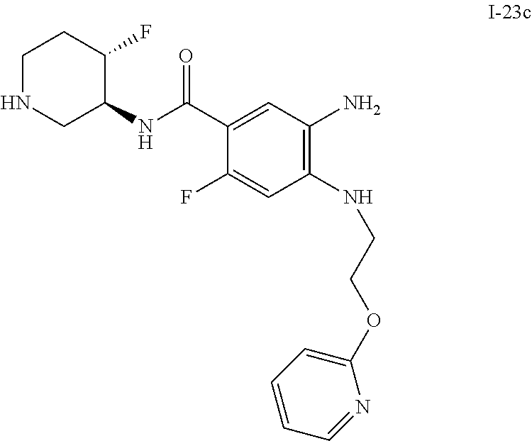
C1NCC(NC(C2=CC(N)=C(NCCOC3=CC=CC=N3)C=C2F)=O)C(F)C1
